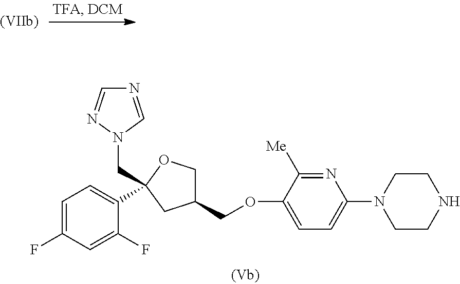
N1=CN(CC2(C3=CC=C(F)C=C3F)CC(COC3=CC=C(N4CCNCC4)N=C3[Me])CO2)N=C1
